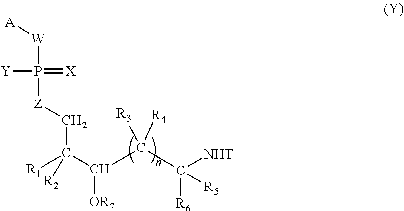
[W](P([Y])([Z]CC([R1])(C(C(C([R6])([NHT])[R5])([R3])[R4])[OR7])[R2])=[X])[A]
